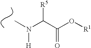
CN(C(C(O[R1])=O)[R5])[H]
